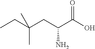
CCC(C)(CC(N)C(=O)O)C
